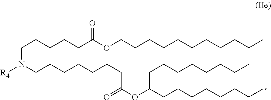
C(N([R4])CCCCCCCC(=O)OC(CCCCCCCC)CCCCCCCC)CCCCC(OCCCCCCCCCCC)=O
